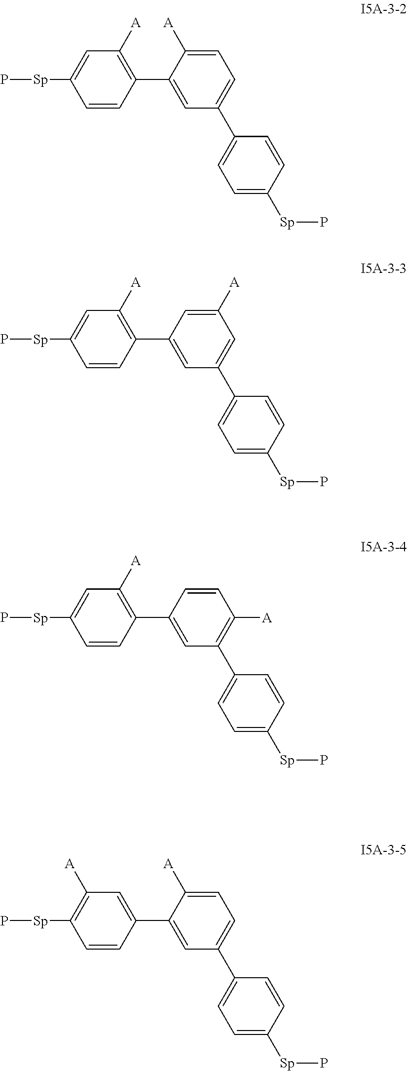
C1=CC(C2=CC(C3=CC=C([Sp]P)C=C3)=CC=C2[A])=C([A])C=C1[Sp]P.C1=CC(C2=CC(C3=CC=C([Sp]P)C=C3)=CC([A])=C2)=C([A])C=C1[Sp]P.C1=CC(C2=CC(C3=CC=C([Sp]P)C=C3)=C([A])C=C2)=C([A])C=C1[Sp]P.C1=CC(C2=CC(C3=CC=C([Sp]P)C=C3)=CC=C2[A])=CC([A])=C1[Sp]P
